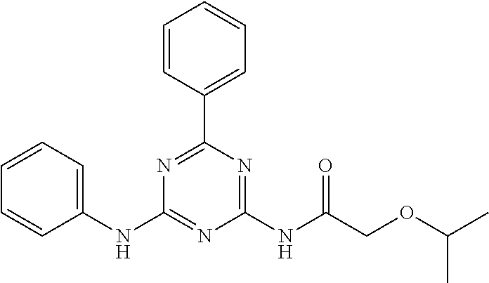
C1=CC=C(NC2=NC(NC(COC(C)C)=O)=NC(C3=CC=CC=C3)=N2)C=C1
